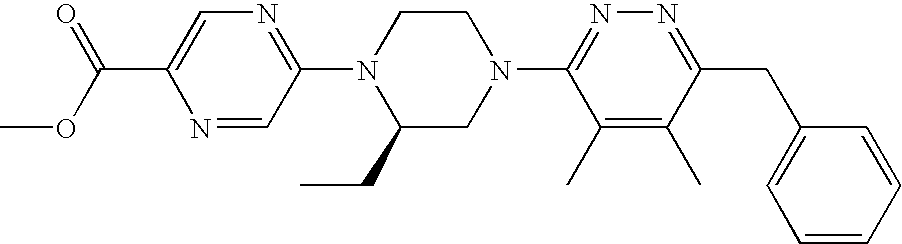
N1=CC(N2C(CC)CN(C3=NN=C(CC4=CC=CC=C4)C(C)=C3C)CC2)=NC=C1C(OC)=O
